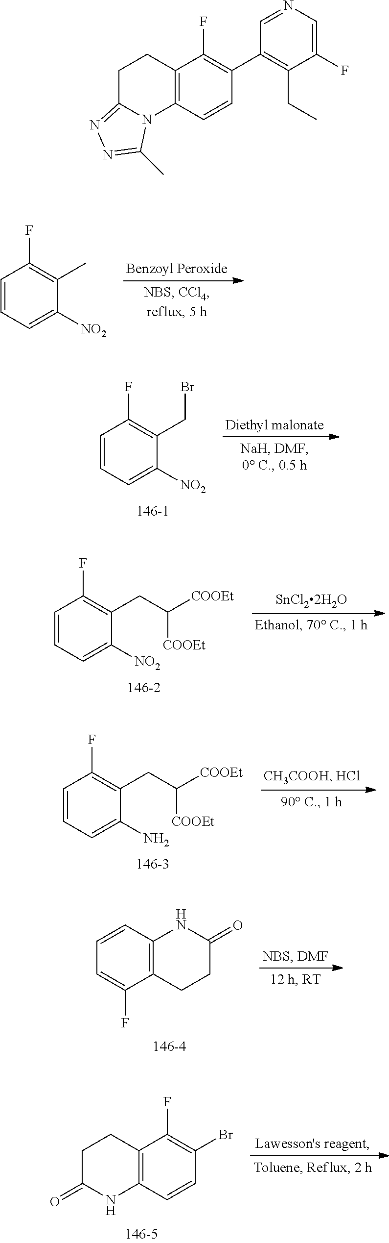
C1=CC=C([NO2])C(C)=C1F.C1=CC=C([NO2])C(CBr)=C1F.C1=CC=C([NO2])C(CC([COOEt])[COOEt])=C1F.C1=CC=C(N)C(CC([COOEt])[COOEt])=C1F.C12=C(C=CC=C1F)NC(=O)CC2.C12=C(C=CC(Br)=C1F)NC(=O)CC2.C12=C(C=CC(C3=C(CC)C(F)=CN=C3)=C1F)N1C(=NN=C1C)CC2
